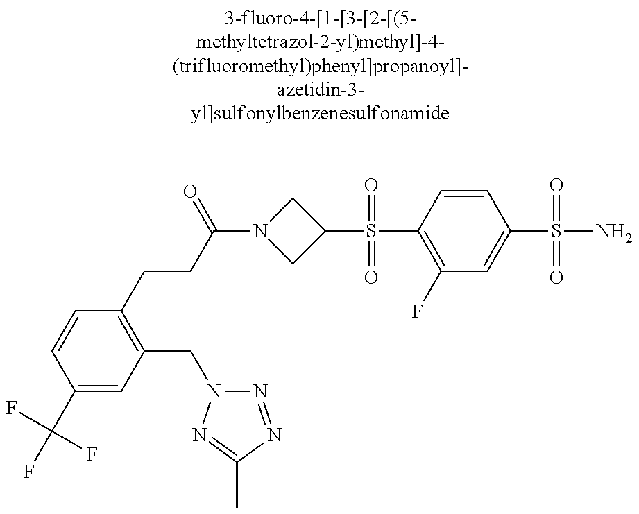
C1(C(F)(F)F)=CC(CN2N=NC(C)=N2)=C(CCC(N2CC(S(=O)(=O)C3=C(F)C=C(S(=O)(=O)N)C=C3)C2)=O)C=C1
